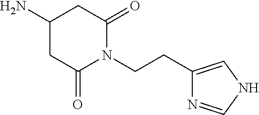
C1(CCN2C(=O)CC(N)CC2=O)=CNC=N1
